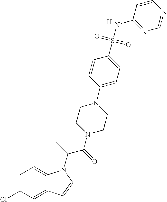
C1=C(Cl)C=C2C(=C1)N(C(C(N1CCN(C3=CC=C(S(=O)(=O)NC4=NC=NC=C4)C=C3)CC1)=O)C)C=C2.[H]
